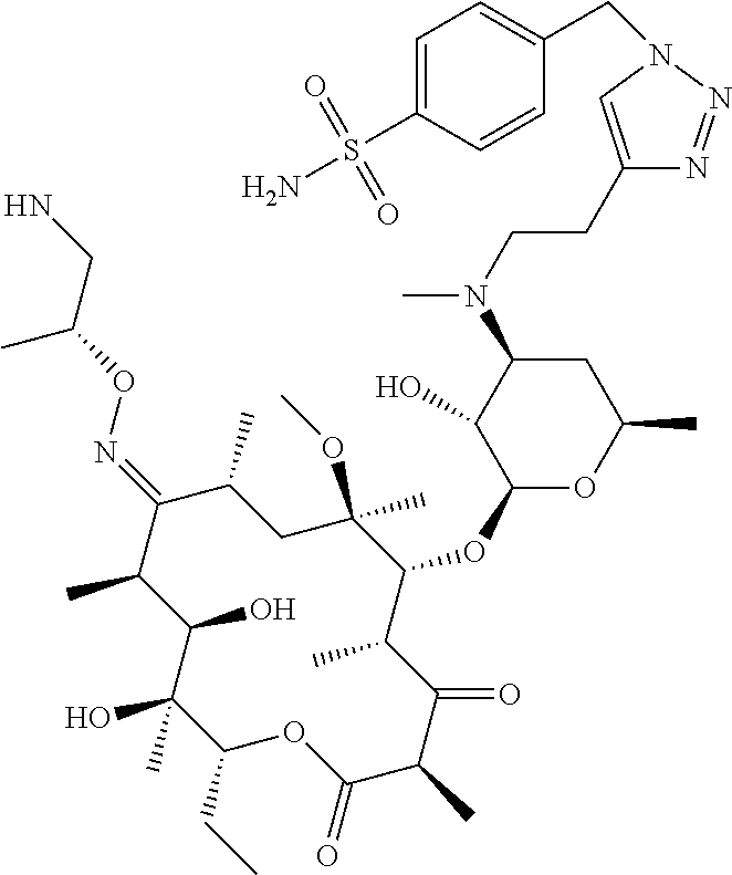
C1(CC)C(C)(O)C(O)C(C)C(=NOC(CN)C)C(C)CC(OC)(C)C(OC2OC(C)CC(N(C)CCC3=CN(CC4=CC=C(S(N)(=O)=O)C=C4)N=N3)C2O)C(C)C(=O)C(C)C(=O)O1
